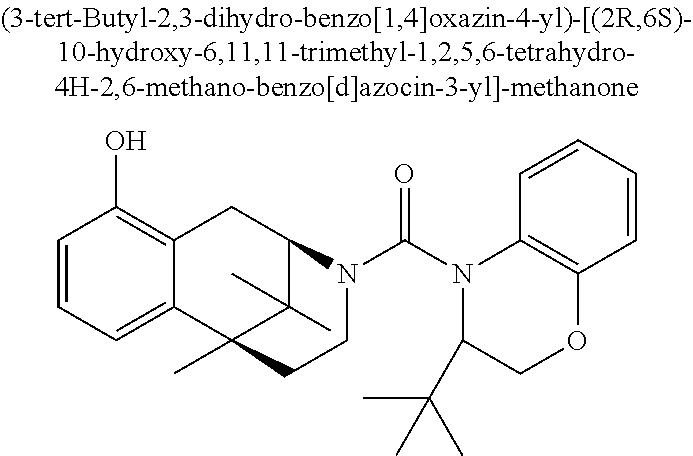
C1=CC=C2C(=C1O)CC1C(C)(C)C2(C)CCN1C(N1C(C(C)(C)C)COC2=C1C=CC=C2)=O
